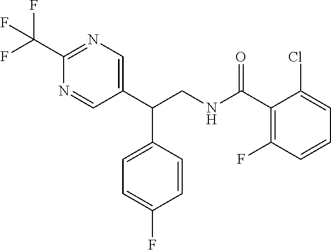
C1(C(CNC(C2=C(F)C=CC=C2Cl)=O)C2=CC=C(F)C=C2)=CN=C(C(F)(F)F)N=C1
